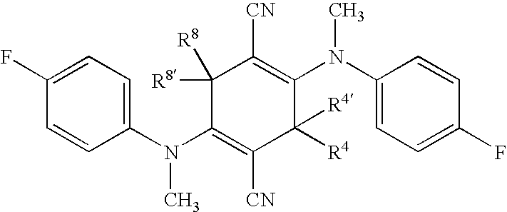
C1(F)=CC=C(N(C2=C([CN])C([R4])([R4])C(N(C3=CC=C(F)C=C3)C)=C([CN])C2([R8])[R8])C)C=C1
